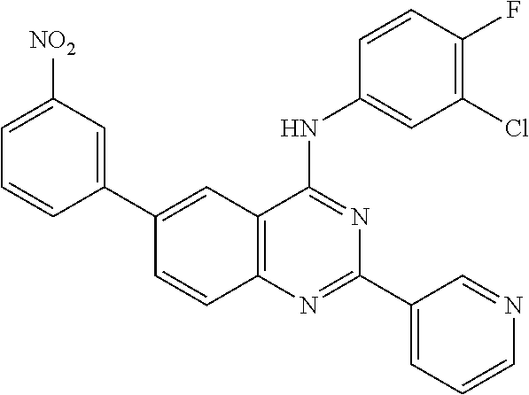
C1(C2=CC([NO2])=CC=C2)=CC2=C(C=C1)N=C(C1=CC=CN=C1)N=C2NC1=CC(Cl)=C(F)C=C1
